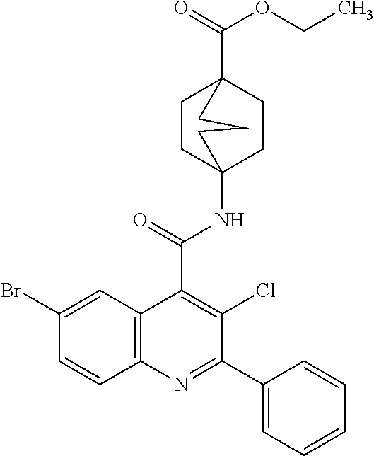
C1CC2(NC(C3=C(Cl)C(C4=CC=CC=C4)=NC4=C3C=C(Br)C=C4)=O)CCC1(C(=O)OCC)CCC2
